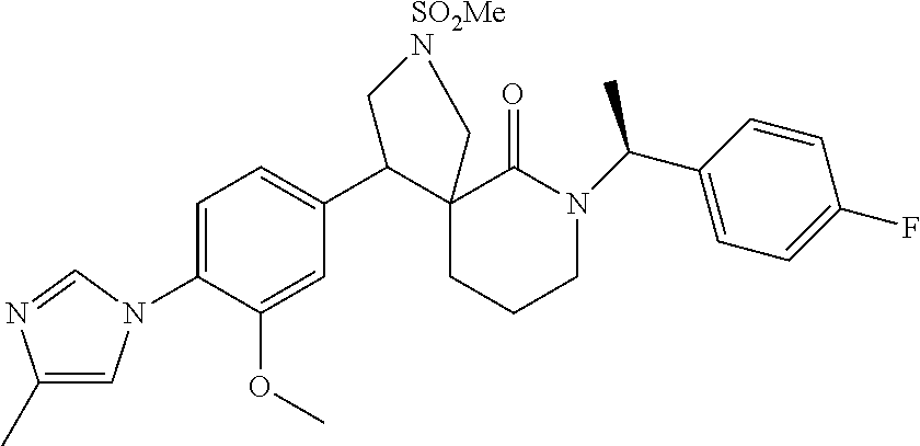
C1=C(N2C=C(C)N=C2)C(OC)=CC(C2C3(CCCN(C(C)C4=CC=C(F)C=C4)C3=O)C[SO2MeN]C2)=C1
